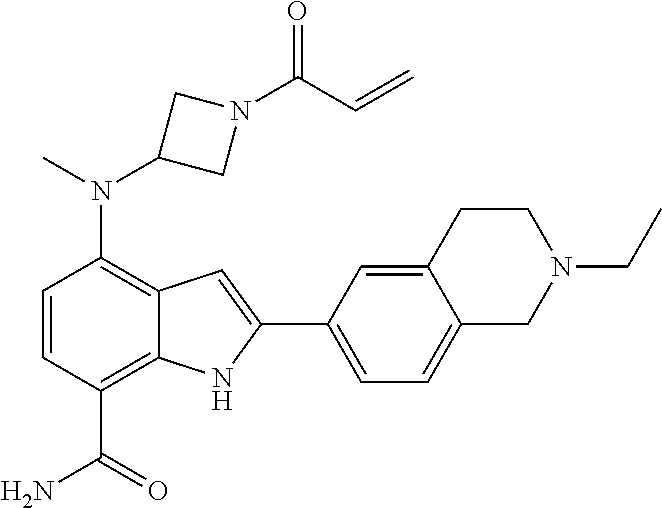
C1(N(C2CN(C(C=C)=O)C2)C)=C2C(=C(C(N)=O)C=C1)NC(C1=CC=C3C(=C1)CCN(CC)C3)=C2
